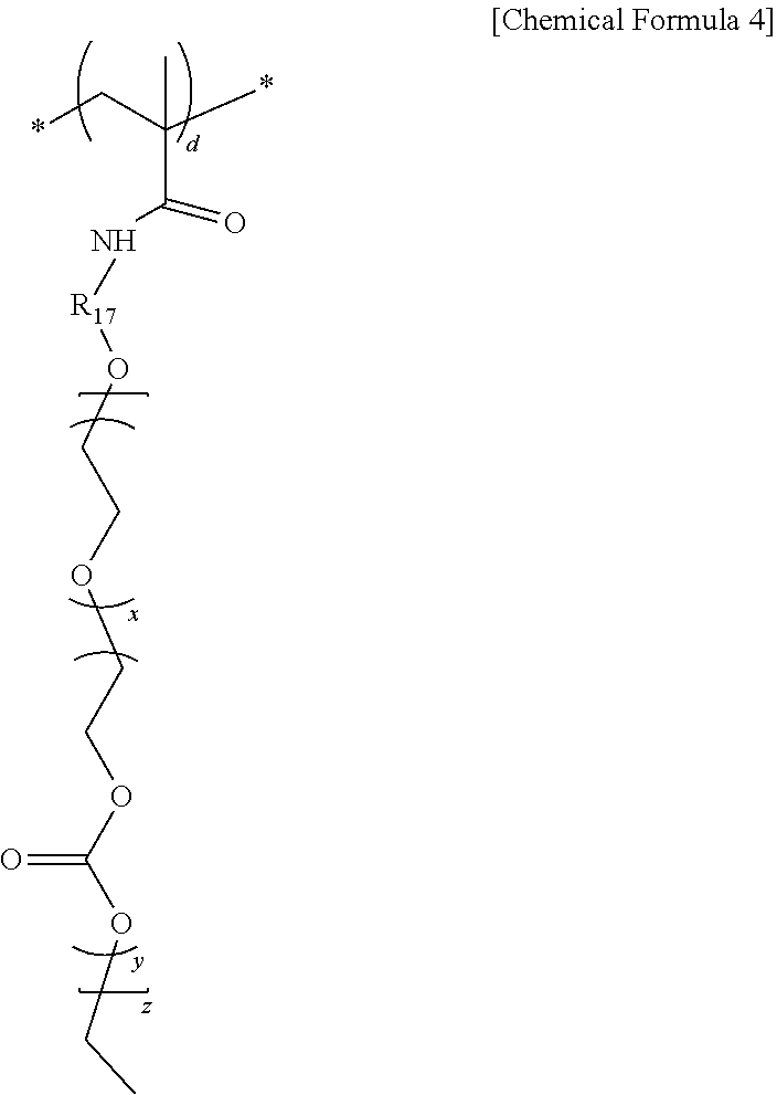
N(C(C(*)(C*)C)=O)[R17]OCCOCCOC(=O)OCC
